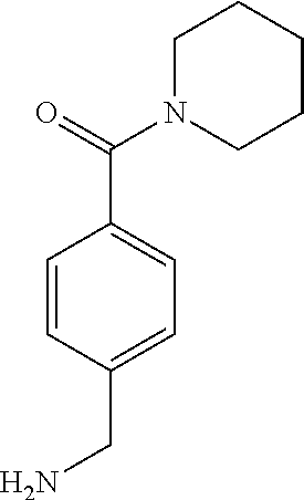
C1=CC(CN)=CC=C1C(N1CCCCC1)=O
